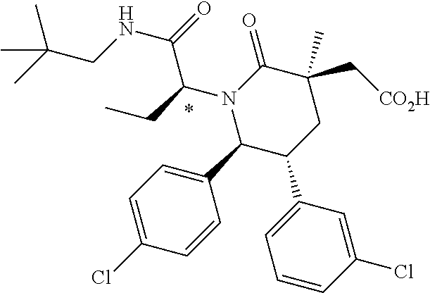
N1(C(CC)C(NCC(C)(C)C)=O)C(C2=CC=C(Cl)C=C2)C(C2=CC=CC(Cl)=C2)CC(C[CO2H])(C)C1=O
